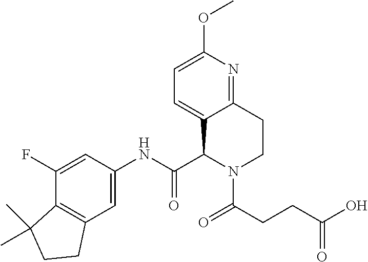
C1=C(OC)N=C2C(=C1)C(C(NC1=CC3=C(C(F)=C1)C(C)(C)CC3)=O)N(C(CCC(O)=O)=O)CC2
